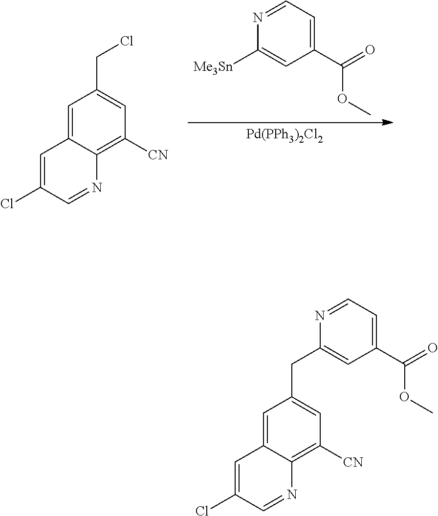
C1=C2C(=C([CN])C=C1CCl)N=CC(Cl)=C2.[Pd(PPh3)2Cl2].[Me3Sn]C1=CC(C(=O)OC)=CC=N1.C1=C2C(=C([CN])C=C1CC1=CC(C(=O)OC)=CC=N1)N=CC(Cl)=C2
